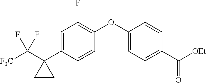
C1=C(C2(C([F3C])(F)F)CC2)C=CC(OC2=CC=C(C([OEt])=O)C=C2)=C1F
